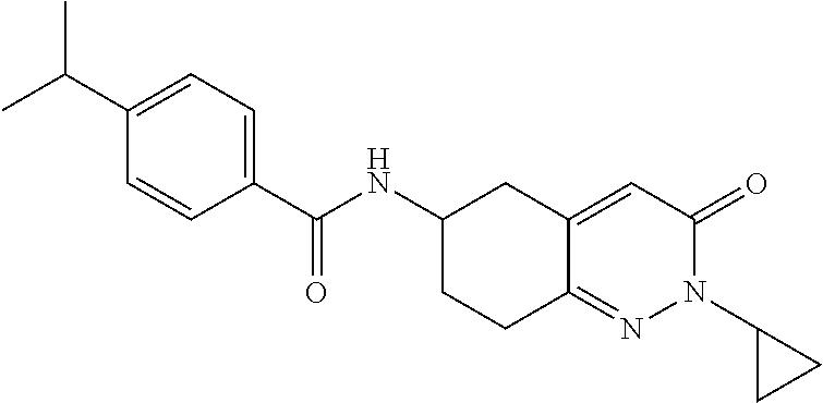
C1(C(C)C)=CC=C(C(NC2CCC3=NN(C4CC4)C(=O)C=C3C2)=O)C=C1
